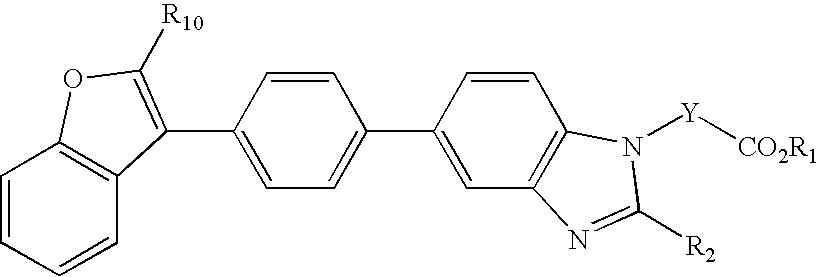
C1(C2=C([R10])OC3=C2C=CC=C3)=CC=C(C2=CC3=C(C=C2)N([Y][CO2R1])C([R2])=N3)C=C1
